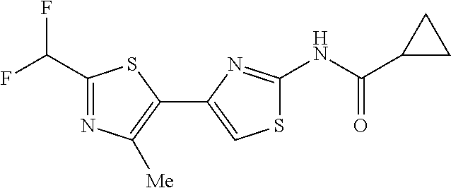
N(C(=O)C1CC1)C1=NC(C2=C([Me])N=C(C(F)F)S2)=CS1
